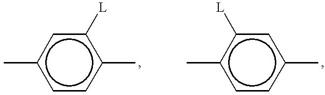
c1(C)ccc(C)c([L])c1.c1(C)ccc(C)c([L])c1
